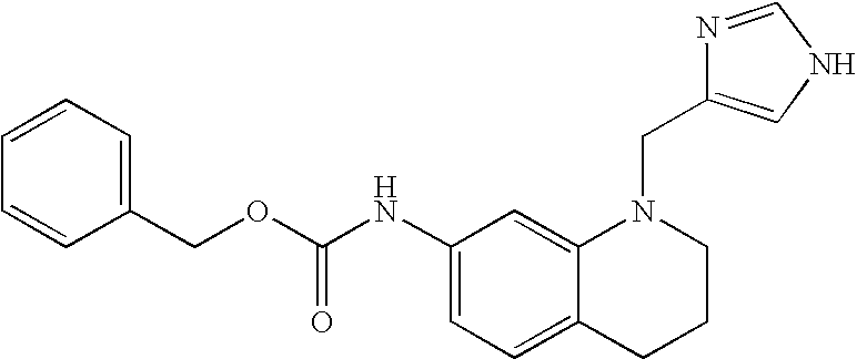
C1(NC(OCC2=CC=CC=C2)=O)=CC=C2C(=C1)N(CC1=CNC=N1)CCC2
